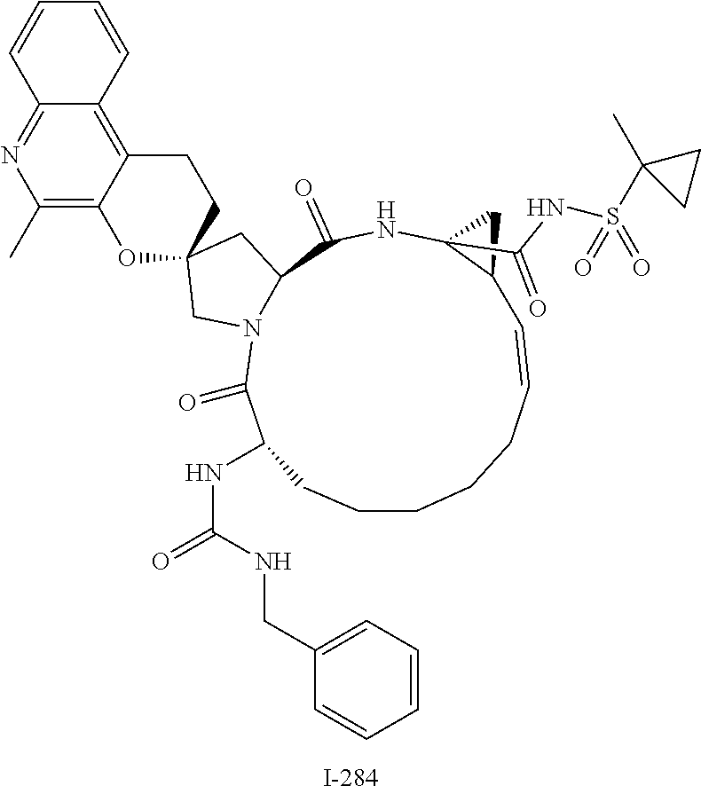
C1CCCC=CC2C(C(NS(C3(C)CC3)(=O)=O)=O)(NC(=O)C3N(C(=O)C(NC(=O)NCC4=CC=CC=C4)C1)CC1(C3)CCC3=C4C(=NC(C)=C3O1)C=CC=C4)C2
